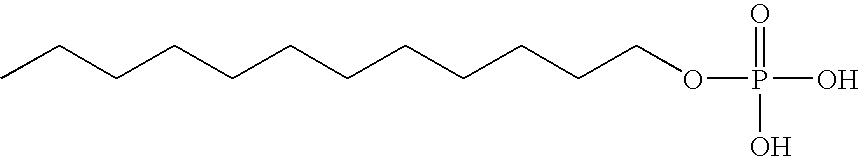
CCCCCCCCCCCCOP(=O)(O)O
